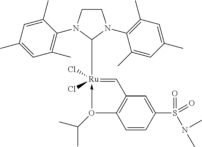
C1CN(C2=C(C)C=C(C)C=C2C)C([Ru]2(Cl)(Cl)-O(C(C)C)C3=C(C=C(S(=O)(=O)N(C)C)C=C3)C=2)N1C1=C(C)C=C(C)C=C1C
